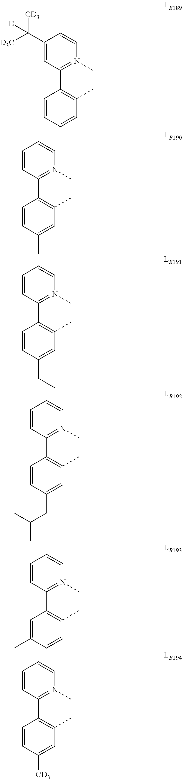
C1(C2=N(C)C=CC(C([D3C])([CD3])[D])=C2)=C(C)C=CC=C1.C1(C2=N(C)C=CC=C2)=C(C)C=C(C)C=C1.C1(C2=N(C)C=CC=C2)=C(C)C=C(CC)C=C1.C1(C2=N(C)C=CC=C2)=C(C)C=C(CC(C)C)C=C1.C1(C2=N(C)C=CC=C2)=C(C)C=CC(C)=C1.C1(C2=N(C)C=CC=C2)=C(C)C=C([CD3])C=C1
